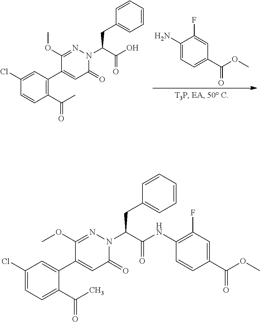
C1=C(N)C(F)=CC(C(OC)=O)=C1.C1(Cl)=CC(C2=CC(=O)N(C(C(O)=O)CC3=CC=CC=C3)N=C2OC)=C(C(=O)C)C=C1.C1(Cl)=CC=C(C(=O)C)C(C2=CC(=O)N(C(C(NC3=C(F)C=C(C(OC)=O)C=C3)=O)CC3=CC=CC=C3)N=C2OC)=C1
